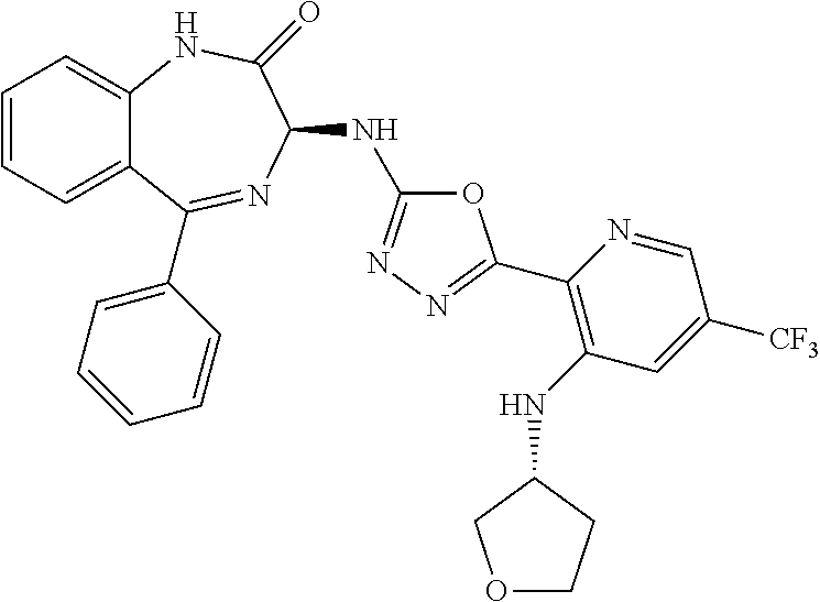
C1=CC=C2C(=C1)NC(=O)C(NC1=NN=C(C3=C(NC4COCC4)C=C([CF3])C=N3)O1)N=C2C1=CC=CC=C1
